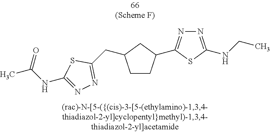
C1CC(C2=NN=C(NCC)S2)CC1CC1=NN=C(NC(C)=O)S1
